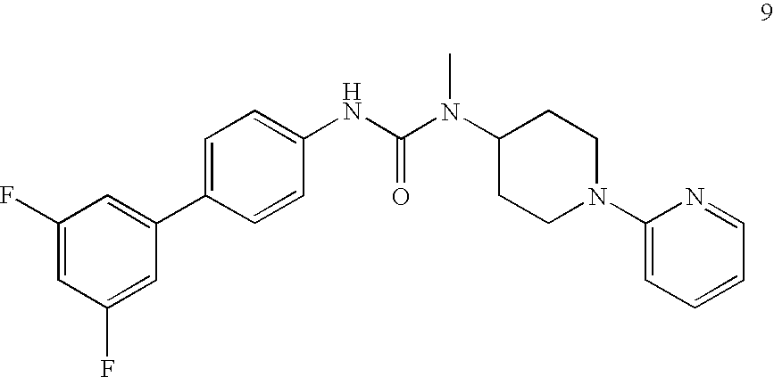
C1(F)=CC(F)=CC(C2=CC=C(NC(=O)N(C3CCN(C4=CC=CC=N4)CC3)C)C=C2)=C1
